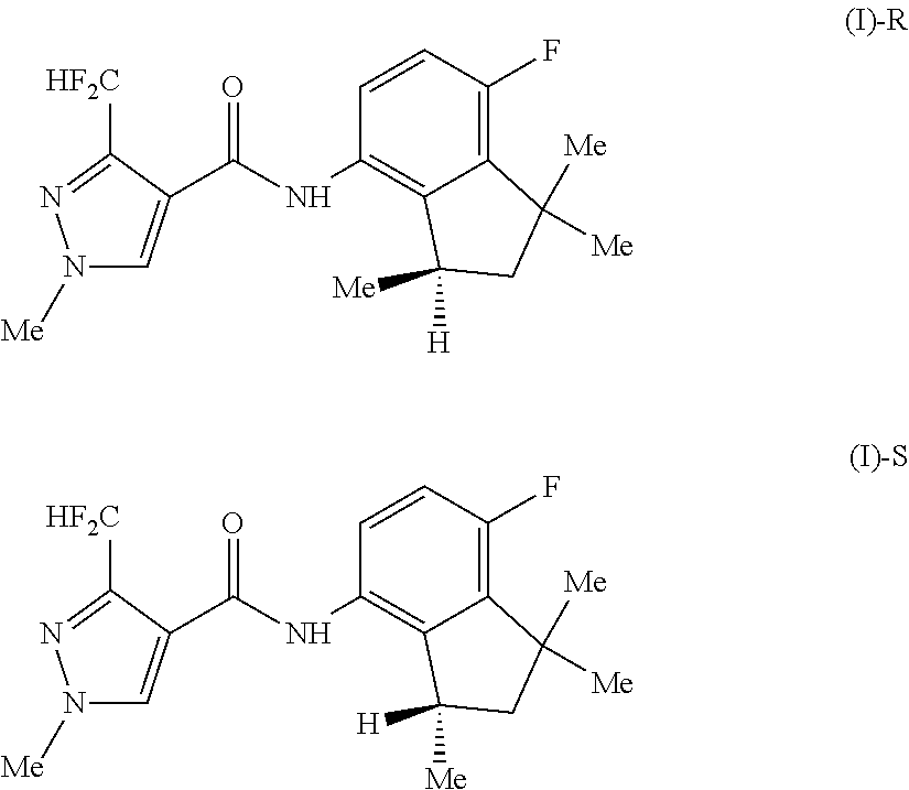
N1([Me])C=C(C(NC2=C3C(=C(F)C=C2)C([Me])([Me])CC3([Me])[H])=O)C([HF2C])=N1.N1([Me])C=C(C(NC2=C3C(=C(F)C=C2)C([Me])([Me])CC3([H])[Me])=O)C([HF2C])=N1
